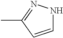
C1=CC(C)=NN1
